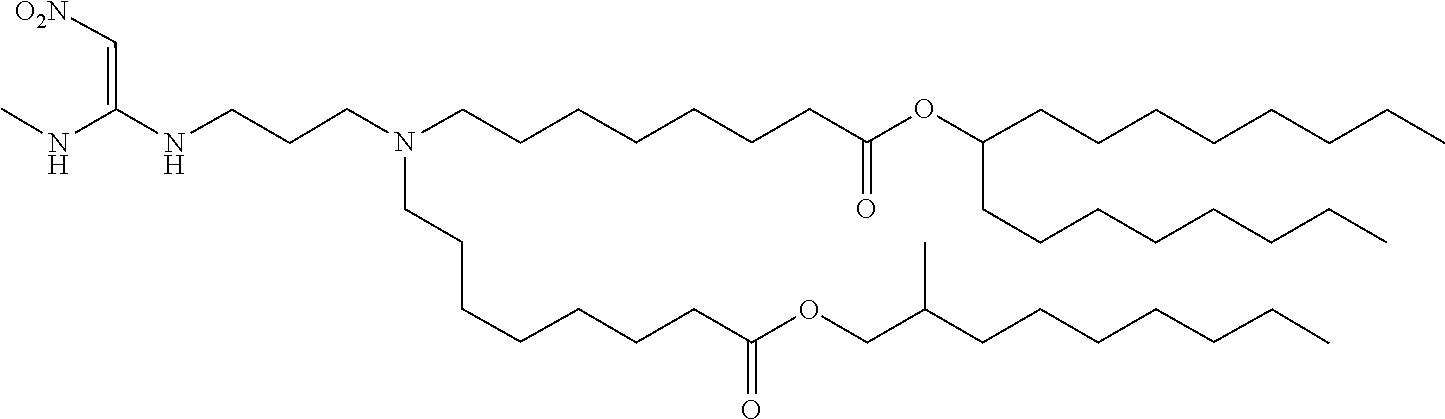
C(CC)CCCCCC(OC(CCCCCCCN(CCCCCCCC(OCC(CCCCCCC)C)=O)CCCNC(NC)=C[O2N])=O)CCCCCCCC
